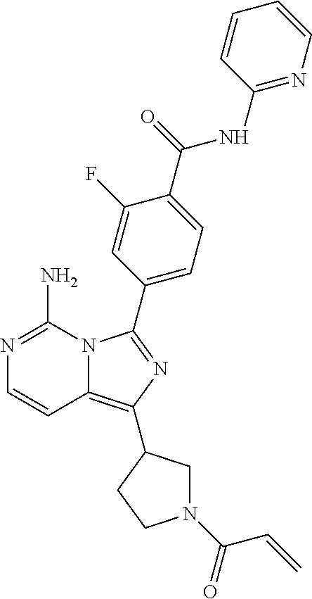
N1=C(N)N2C(=C(C3CN(C(=O)C=C)CC3)N=C2C2=CC=C(C(NC3=NC=CC=C3)=O)C(F)=C2)C=C1
